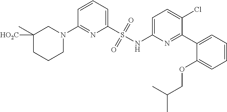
C1=CC=C(S(NC2=CC=C(Cl)C(C3=CC=CC=C3OCC(C)C)=N2)(=O)=O)N=C1N1CC(C)([HO2C])CCC1
